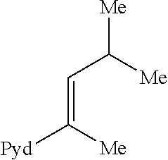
[Me]C([Me])C=C([Pyd])[Me]
